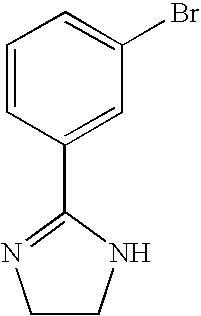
C1=CC(C2=NCCN2)=CC(Br)=C1
